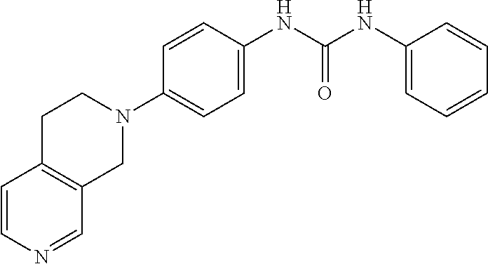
C1C2=C(CN(C3=CC=C(NC(NC4=CC=CC=C4)=O)C=C3)C1)C=NC=C2
